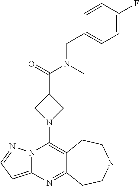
N12C(=CC=N1)N=C1C(=C2N2CC(C(=O)N(C)CC3=CC=C(F)C=C3)C2)CCNCC1
